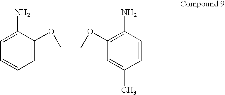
C1=CC=C(OCCOC2=C(N)C=CC(C)=C2)C(N)=C1
